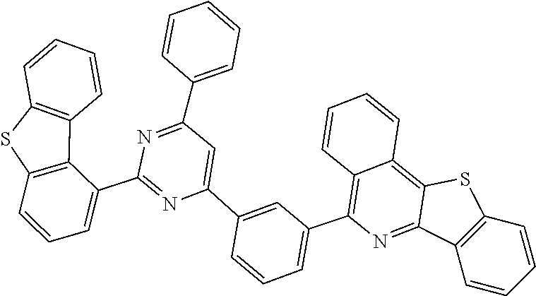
C12=C(C3=C(S1)C=CC=C3C1=NC(C3=CC(C4=C5C=CC=CC5=C5C(=N4)C4=C(S5)C=CC=C4)=CC=C3)=CC(C3=CC=CC=C3)=N1)C=CC=C2
